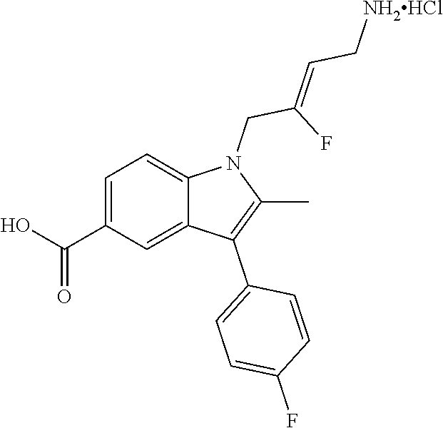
C1=C(C(=O)O)C=C2C(=C1)N(CC(F)=CC[NH2HCl])C(C)=C2C1=CC=C(F)C=C1
